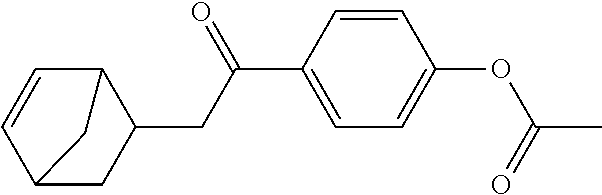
C12CC(CC(C3=CC=C(OC(=O)C)C=C3)=O)C(C=C1)C2
